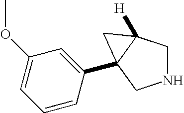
N1CC2([H])C(C3=CC(OC)=CC=C3)(C1)C2
